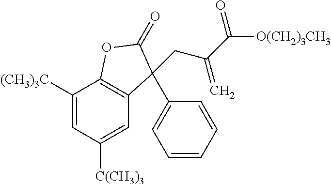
C1([(CH3)3C])=CC([C(CH3)3])=CC2=C1OC(=O)C2(C1=CC=CC=C1)CC(C([O(CH2)3CH3])=O)=C
